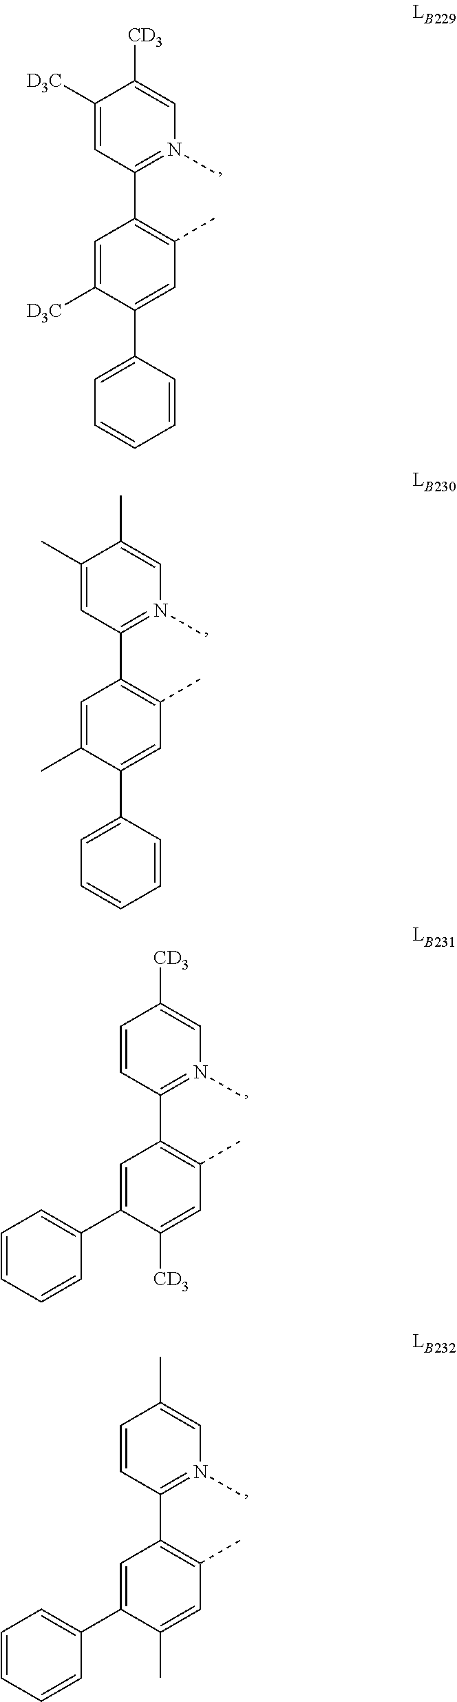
C1(C2=C(C)C=C(C3=CC=CC=C3)C([D3C])=C2)=N(C)C=C([CD3])C([D3C])=C1.C1(C2=C(C)C=C(C3=CC=CC=C3)C(C)=C2)=N(C)C=C(C)C(C)=C1.C1(C2=C(C)C=C([CD3])C(C3=CC=CC=C3)=C2)=N(C)C=C([CD3])C=C1.C1(C2=C(C)C=C(C)C(C3=CC=CC=C3)=C2)=N(C)C=C(C)C=C1
